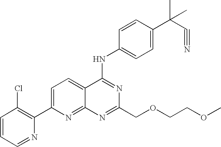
C1=CC=NC(C2=CC=C3C(=N2)N=C(COCCOC)N=C3NC2=CC=C(C(C#N)(C)C)C=C2)=C1Cl
